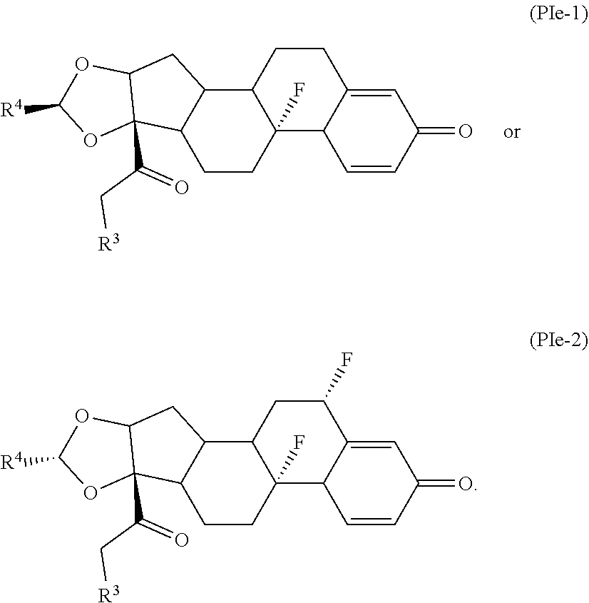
C12C(F)(C3C(=CC(=O)C=C3)C(F)C1)CCC1C2CC2C1(C(C[R3])=O)OC([R4])O2.C12C(F)(C3C(=CC(=O)C=C3)CC1)CCC1C2CC2C1(C(C[R3])=O)OC([R4])O2
